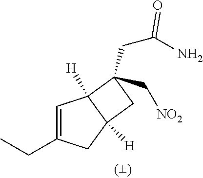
C1=C(CC)CC2([H])C1([H])C(C[NO2])(CC(N)=O)C2
